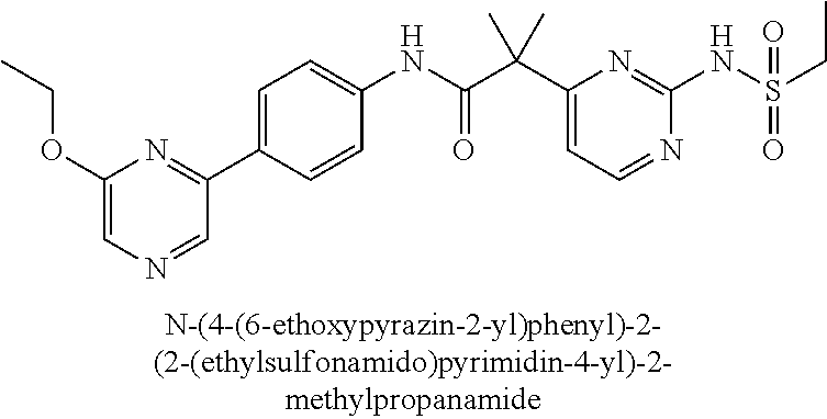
N1=CC=C(C(C(NC2=CC=C(C3=NC(OCC)=CN=C3)C=C2)=O)(C)C)N=C1NS(=O)(=O)CC
